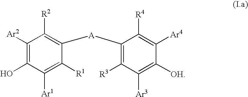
C1(O)=C([Ar2])C([R2])=C([A]C2=C([R3])C([Ar3])=C([OH])C([Ar4])=C2[R4])C([R1])=C1[Ar1]
